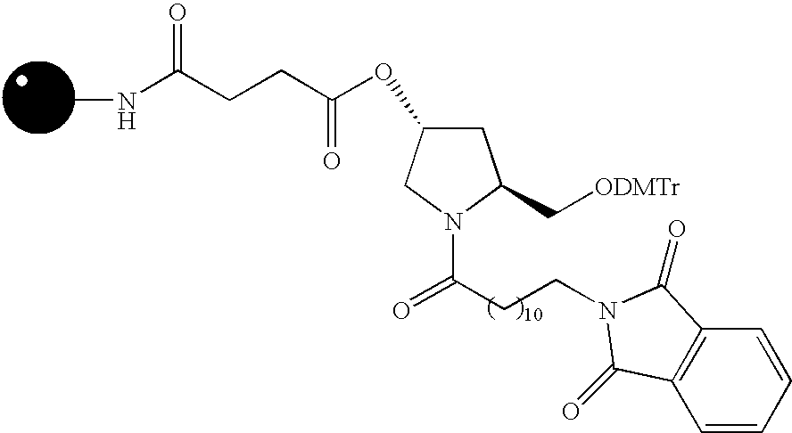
C(CC(N1C(C[ODMTr])CC(OC(CCC(NC)=O)=O)C1)=O)N1C(=O)C2=C(C=CC=C2)C1=O
